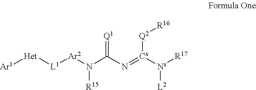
[Het]([L1][Ar2]N(C(N=[Cx]([Nx]([L2])[R17])[Q2][R16])=[Q1])[R15])[Ar1]
